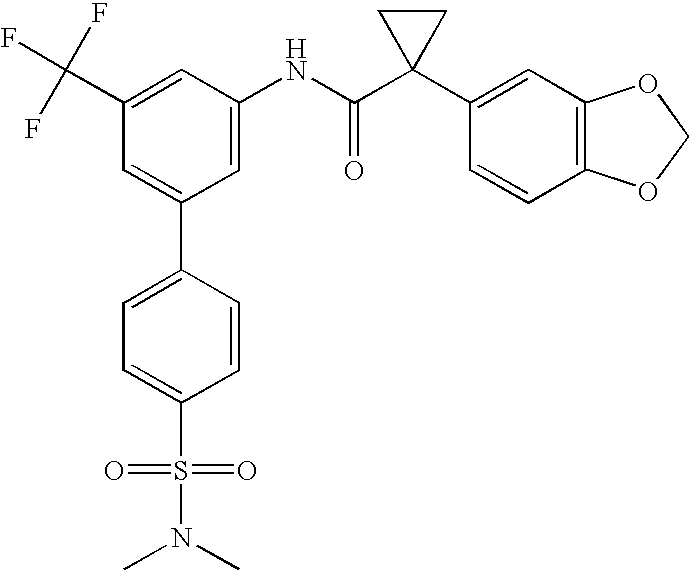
C1(C(F)(F)F)=CC(NC(C2(C3=CC4=C(C=C3)OCO4)CC2)=O)=CC(C2=CC=C(S(=O)(N(C)C)=O)C=C2)=C1
